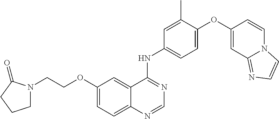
C12=CC=C(OCCN3CCCC3=O)C=C1C(NC1=CC=C(OC3=CC4=NC=CN4C=C3)C(C)=C1)=NC=N2
